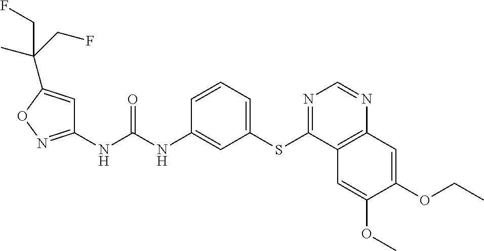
C1(NC(NC2=CC(SC3=NC=NC4=C3C=C(OC)C(OCC)=C4)=CC=C2)=O)=NOC(C(C)(CF)CF)=C1
